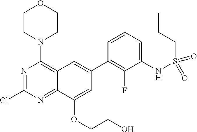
N1=C(Cl)N=C2C(=C1N1CCOCC1)C=C(C1=C(F)C(NS(CCC)(=O)=O)=CC=C1)C=C2OCCO
